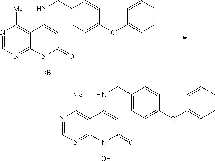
N1=CN=C2C(=C1[Me])C(NCC1=CC=C(OC3=CC=CC=C3)C=C1)=CC(=O)N2O.N1=CN=C2C(=C1[Me])C(NCC1=CC=C(OC3=CC=CC=C3)C=C1)=CC(=O)N2[OBn]
